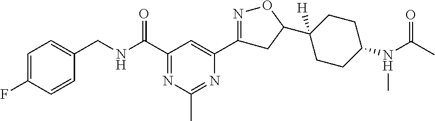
C1=C(F)C=CC(CNC(C2=NC(C)=NC(C3=NOC(C4([H])CCC(N(C(=O)C)C)CC4)C3)=C2)=O)=C1
